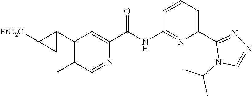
C1(C2C([EtO2C])C2)=C(C)C=NC(C(NC2=NC(C3=NN=CN3C(C)C)=CC=C2)=O)=C1
